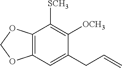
C12=C(OCO1)C([SCH3])=C([OCH3])C(CC=C)=C2
